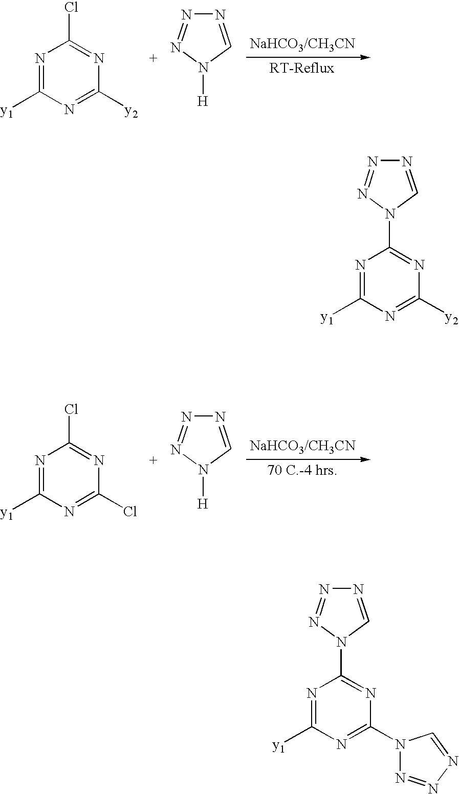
N1=C([y1])N=C([y2])N=C1Cl.N1=CN([H])N=N1.N1=C([y1])N=C(Cl)N=C1Cl.N1=CN([H])N=N1.N1=C([y1])N=C([y2])N=C1N1N=NN=C1.N1=C([y1])N=C(N2N=NN=C2)N=C1N1N=NN=C1
